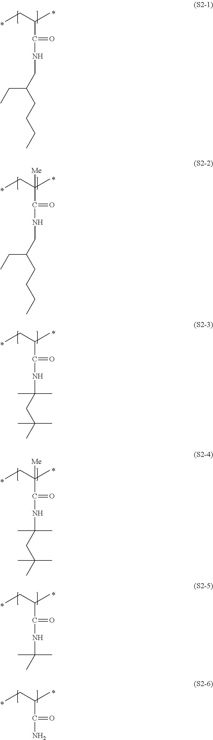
CCC(C)C(=O)NCC(CCCC)CC.CCC(C)(C(=O)NCC(CCCC)CC)[Me].CCC(C)C(=O)NC(C)(C)CC(C)(C)C.CCC(C)(C(=O)NC(C)(C)CC(C)(C)C)[Me].CCC(C)C(=O)NC(C)(C)C.CCC(C)C(=O)N
